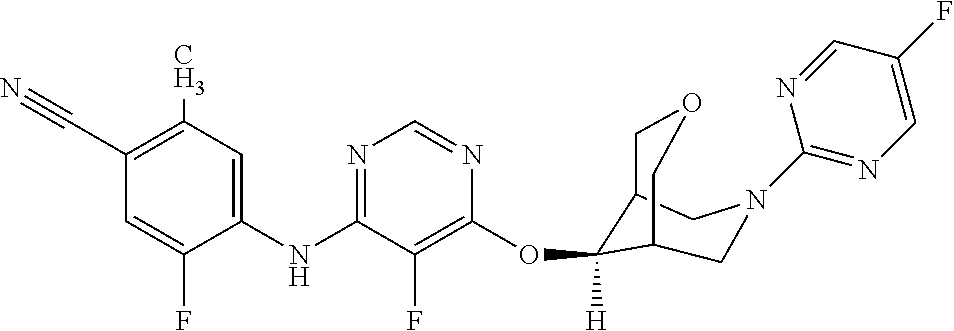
C1(C#N)=C(C)C=C(NC2=NC=NC(OC3([H])C4COCC3CN(C3=NC=C(F)C=N3)C4)=C2F)C(F)=C1
